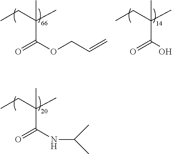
CC(C(NC(C)C)=O)(C)CC.CC(C(OCC=C)=O)(C)CC.CC(C(O)=O)(C)CC
